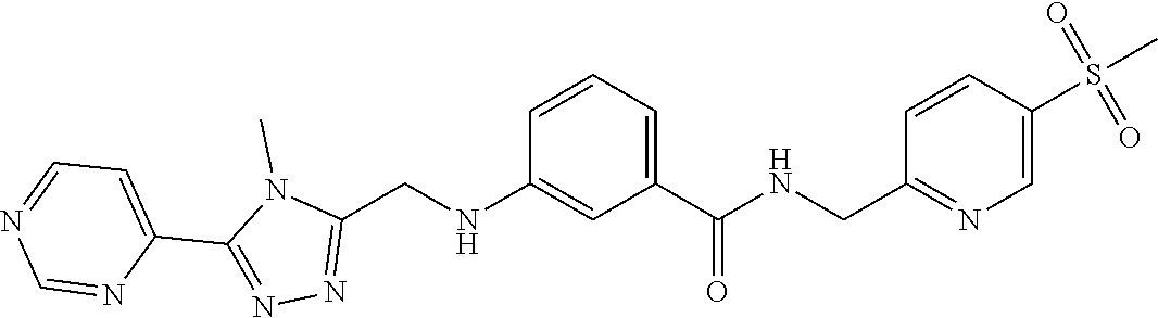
CN1C(C2=CC=NC=N2)=NN=C1CNC1=CC(C(NCC2=NC=C(S(C)(=O)=O)C=C2)=O)=CC=C1
